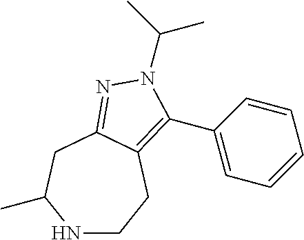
N1CCC2=C(C3=CC=CC=C3)N(C(C)C)N=C2CC1C
